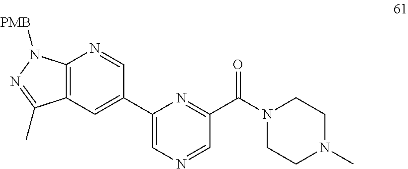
C12=C(C=C(C3=CN=CC(C(=O)N4CCN(C)CC4)=N3)C=N1)C(C)=NN2[PMB]
